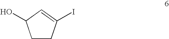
C1CC(I)=CC1O
